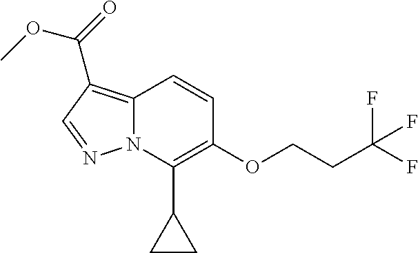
C12=C(C(=O)OC)C=NN1C(C1CC1)=C(OCCC(F)(F)F)C=C2
